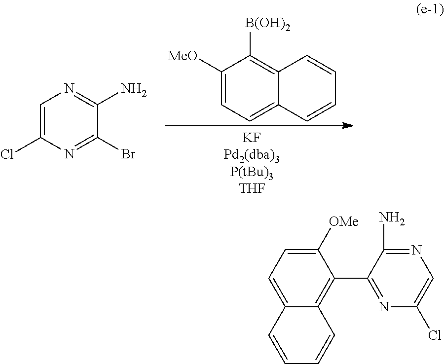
C1([MeO])=CC=C2C(=C1[B(OH)2])C=CC=C2.C1=C(Cl)N=C(Br)C(N)=N1.C1(C2=NC(Cl)=CN=C2N)=C2C(=CC=C1[OMe])C=CC=C2
